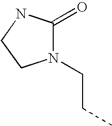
N1(CCC)C(=O)NCC1
